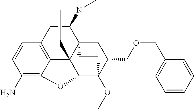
C1(N)=C2C3=C(C=C1)CC1C45C3(C(C(OC)(C(COCC3=CC=CC=C3)C4)CC5)O2)CCN1C
